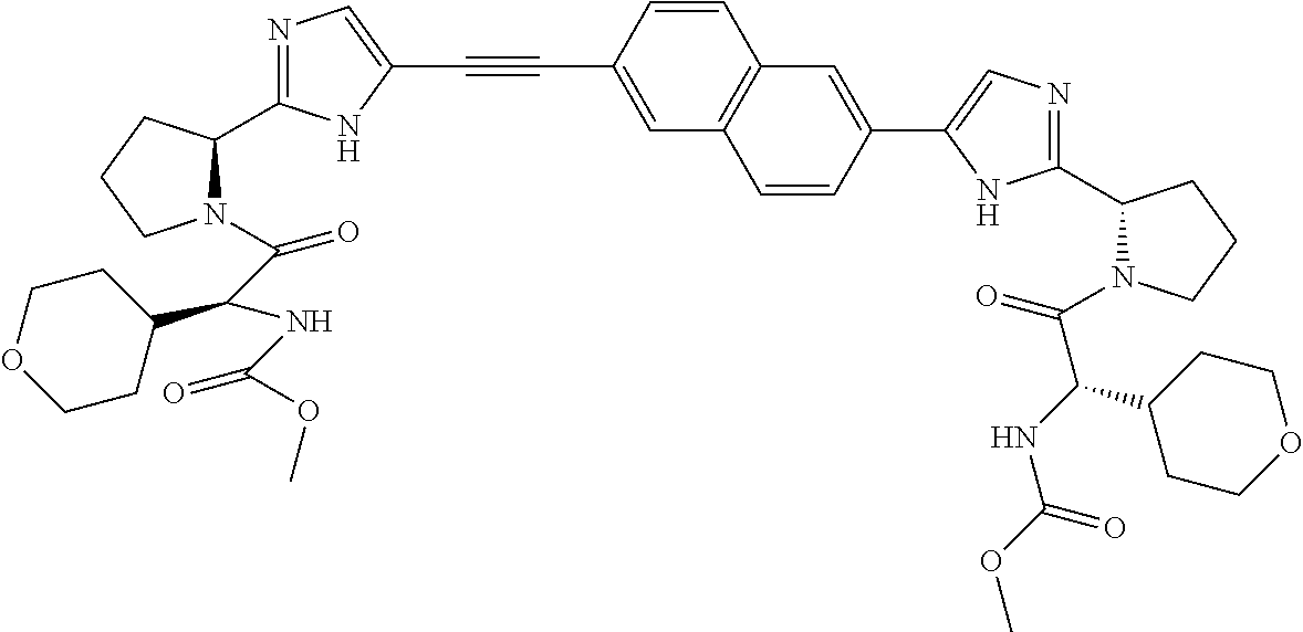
C1=CC(C#CC2=CN=C(C3N(C(C(NC(OC)=O)C4CCOCC4)=O)CCC3)N2)=CC2=C1C=C(C1=CN=C(C3N(C(C(NC(OC)=O)C4CCOCC4)=O)CCC3)N1)C=C2
